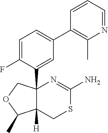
C1=C(F)C(C23C([H])(CSC(N)=N2)C(C)OC3)=CC(C2=C(C)N=CC=C2)=C1
